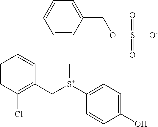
C1=CC(Cl)=C(C[S+](C2=CC=C(O)C=C2)C)C=C1.C1=CC(COS([O-])(=O)=O)=CC=C1
